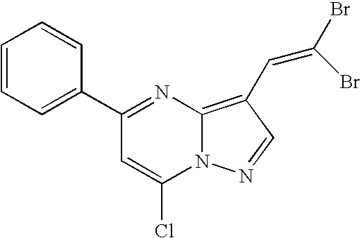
C1(C2=CC=CC=C2)=NC2=C(C=C(Br)Br)C=NN2C(Cl)=C1
